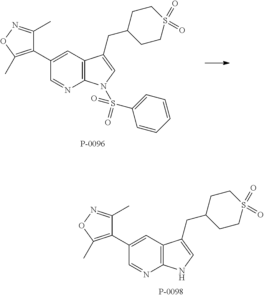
C1(C)=NOC(C)=C1C1=CC2=C(N=C1)NC=C2CC1CCS(=O)(=O)CC1.C1(C)=NOC(C)=C1C1=CC2=C(N=C1)N(S(=O)(C1=CC=CC=C1)=O)C=C2CC1CCS(=O)(=O)CC1
